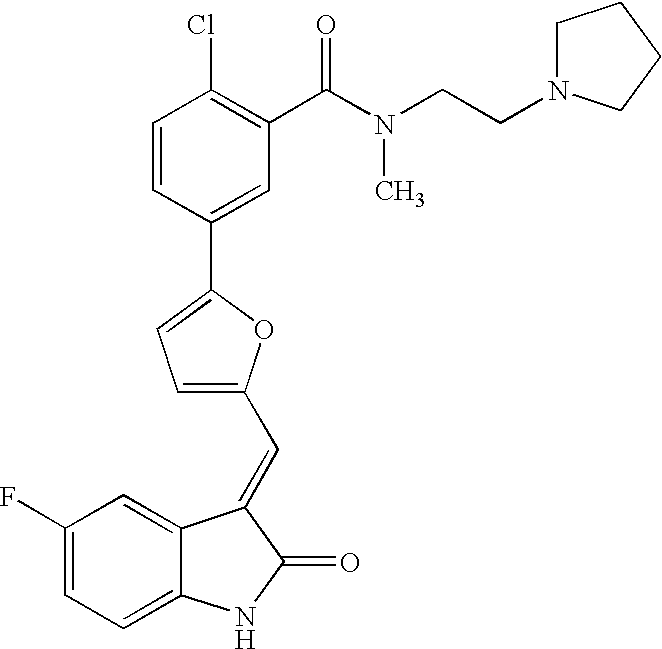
C1(F)=CC=C2C(=C1)C(=CC1=CC=C(C3=CC(C(N(CCN4CCCC4)C)=O)=C(Cl)C=C3)O1)C(=O)N2
